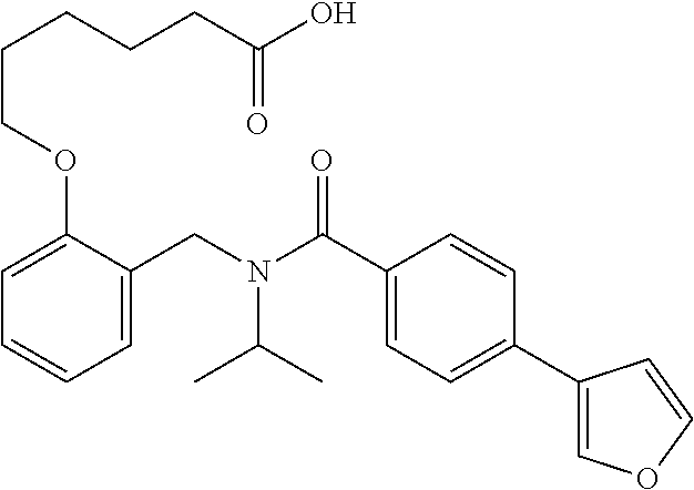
C1=C(CN(C(C2=CC=C(C3=COC=C3)C=C2)=O)C(C)C)C(OCCCCCC(O)=O)=CC=C1
